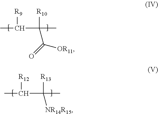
CC(C(C)([R10])C([OR11])=O)[R9].CC(C(C)([R13])[NR14R15])[R12]
